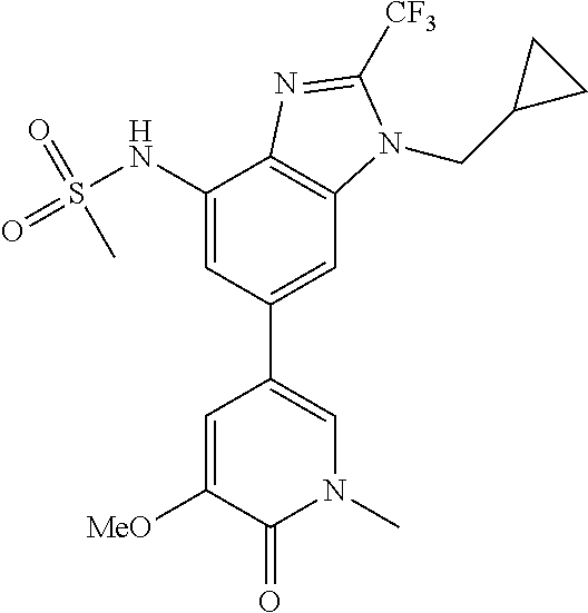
[MeO]C1=CC(C2=CC3=C(C(NS(=O)(=O)C)=C2)N=C([CF3])N3CC2CC2)=CN(C)C1=O
